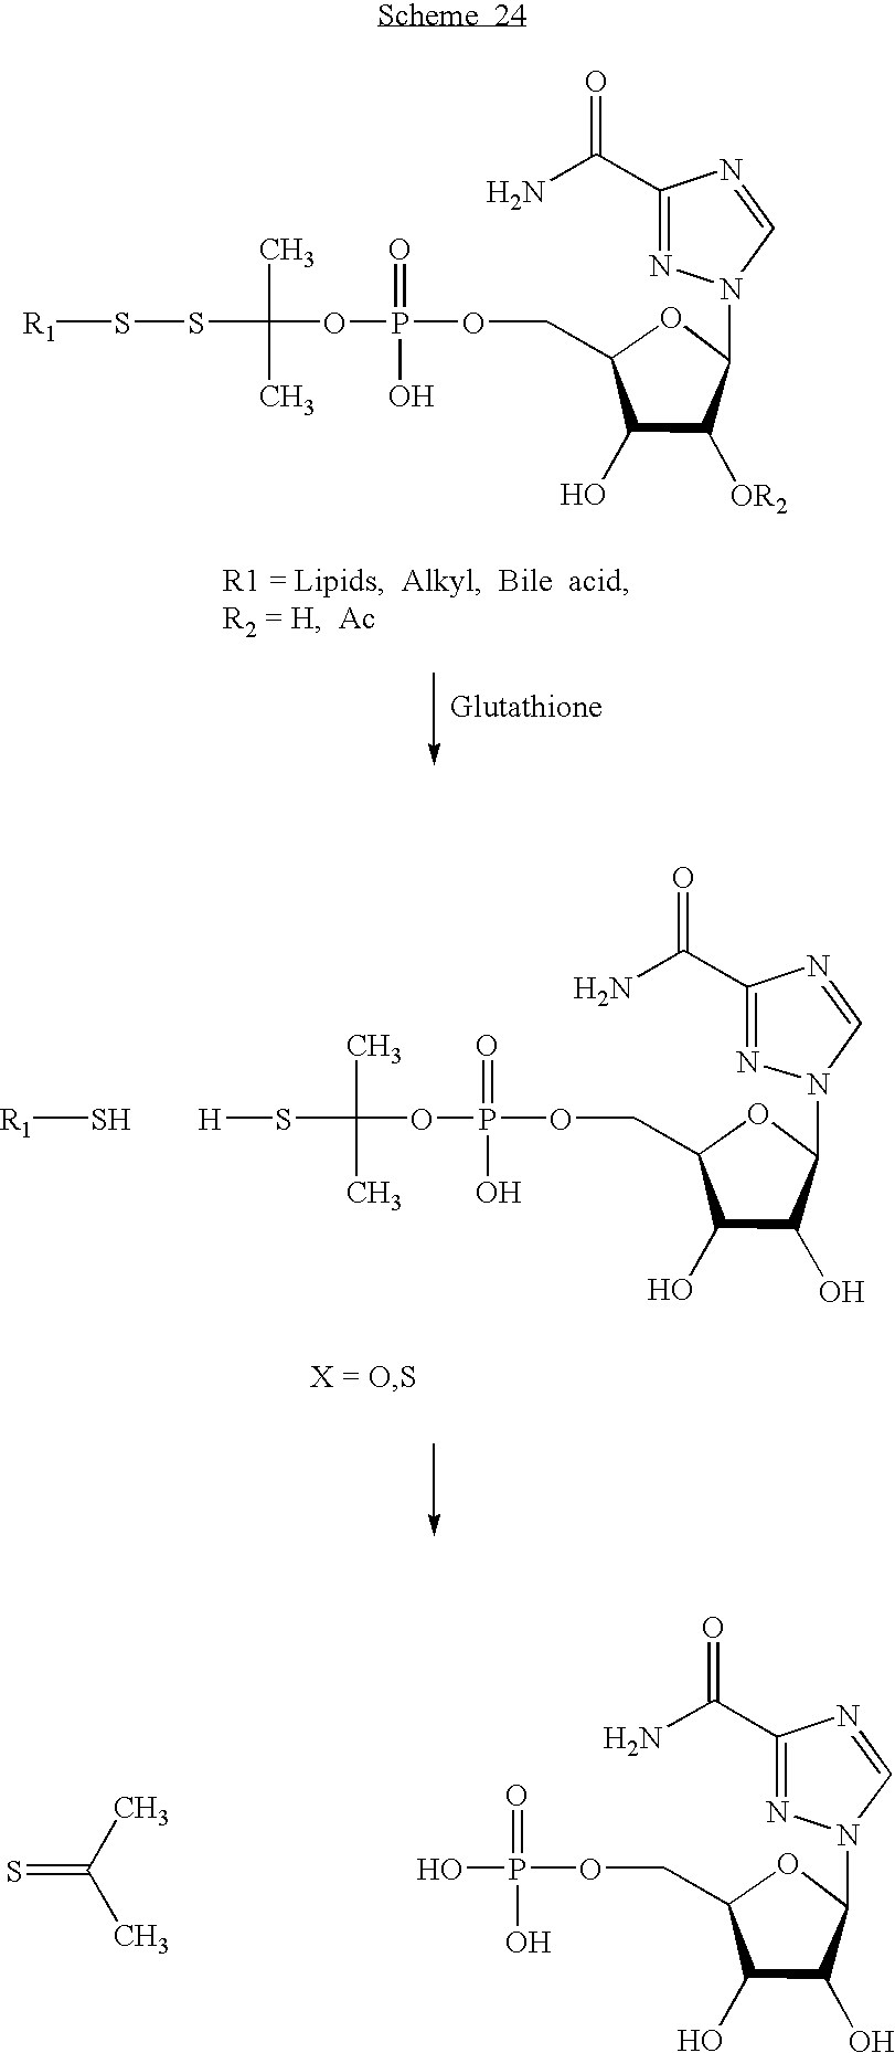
C1(C(N)=O)=NN(C2OC(COP(=O)(O)OC(C)(SS[R1])C)C(O)C2[OR2])C=N1.C1(C(N)=O)=NN(C2OC(COP(=O)(O)OC(C)(S[H])C)C(O)C2O)C=N1.[R1]S.C1(C(N)=O)=NN(C2OC(COP(=O)(O)O)C(O)C2O)C=N1.S=C(C)C
